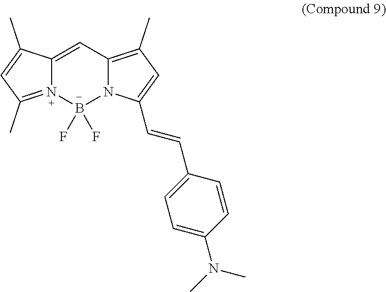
N12=C(C)C=C(C)C1=CC1=C(C)C=C(C=CC3=CC=C(N(C)C)C=C3)N1B2(F)F
